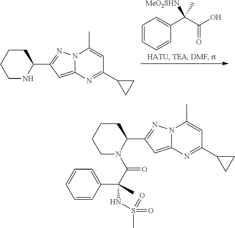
N1C(C2=NN3C(=C2)N=C(C2CC2)C=C3C)CCCC1.C1=CC=CC(C(C(O)=O)([MeO2SHN])C)=C1.C(C(N1C(C2=NN3C(=C2)N=C(C2CC2)C=C3C)CCCC1)=O)(C1=CC=CC=C1)(NS(C)(=O)=O)C
